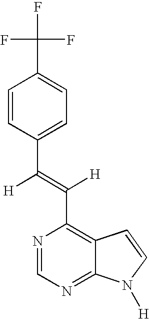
N1=CN=C2C(=C1C([H])=C([H])C1=CC=C(C(F)(F)F)C=C1)C=CN2[H]
